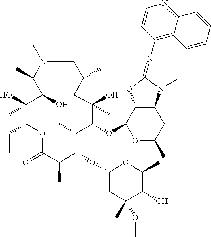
C1N(C)C(C)C(O)C(O)(C)C(CC)OC(=O)C(C)C(OC2CC(C)(OC)C(O)C(C)O2)C(C)C(OC2C3C(CC(C)O2)N(C)C(=NC2=C4C(=NC=C2)C=CC=C4)O3)C(C)(O)CC1C
